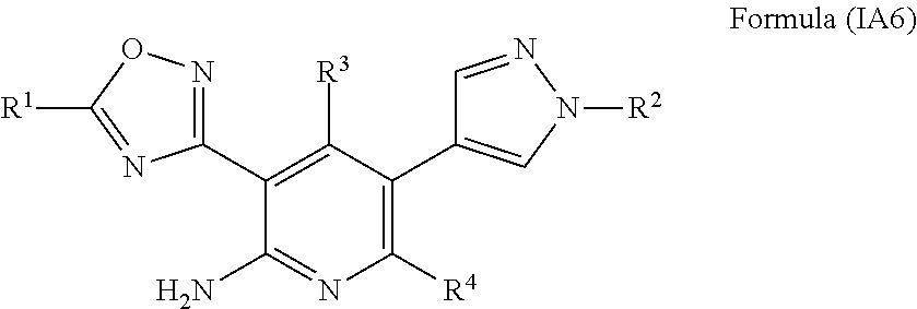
C1(C2=CN([R2])N=C2)=C([R4])N=C(N)C(C2=NOC([R1])=N2)=C1[R3]
